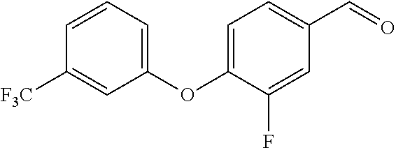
C1=C(OC2=CC=CC([F3C])=C2)C(F)=CC(C=O)=C1
